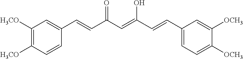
C(=CC(=O)C=CC1=CC([H3CO])=C([H3CO])C=C1)(C=CC1=CC=C([OCH3])C([OCH3])=C1)O
